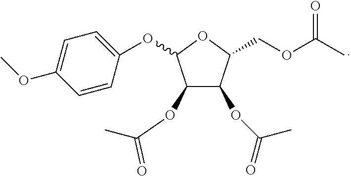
C1(OC(C)=O)C(OC(C)=O)C(COC(C)=O)OC1OC1=CC=C(OC)C=C1
